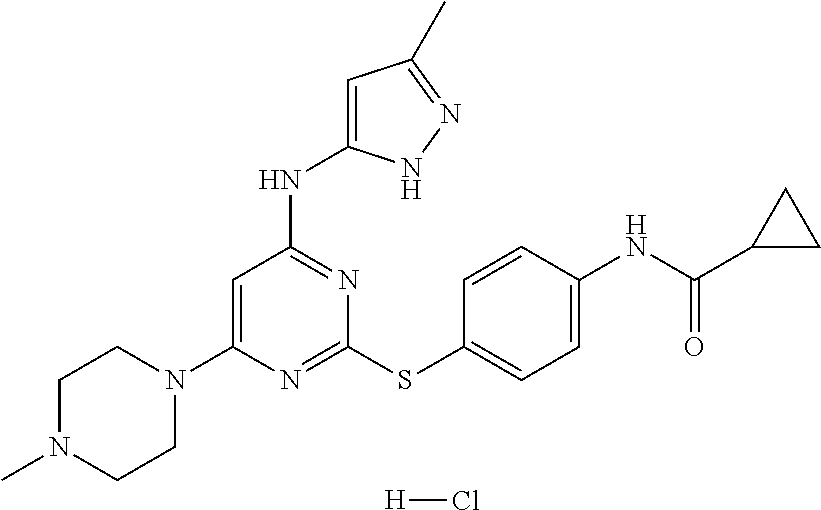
N1=C(SC2=CC=C(NC(C3CC3)=O)C=C2)N=C(NC2=CC(C)=NN2)C=C1N1CCN(C)CC1.[H]Cl
